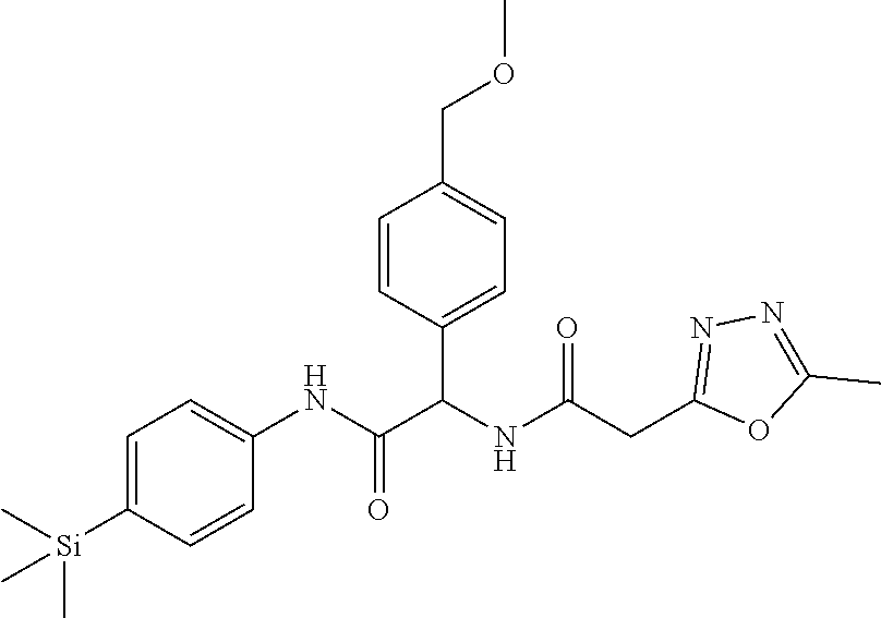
C1=C([Si](C)(C)C)C=CC(NC(=O)C(NC(CC2=NN=C(C)O2)=O)C2=CC=C(COC)C=C2)=C1
